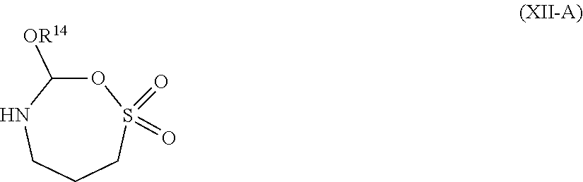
O1C([OR14])NCCCS1(=O)=O
